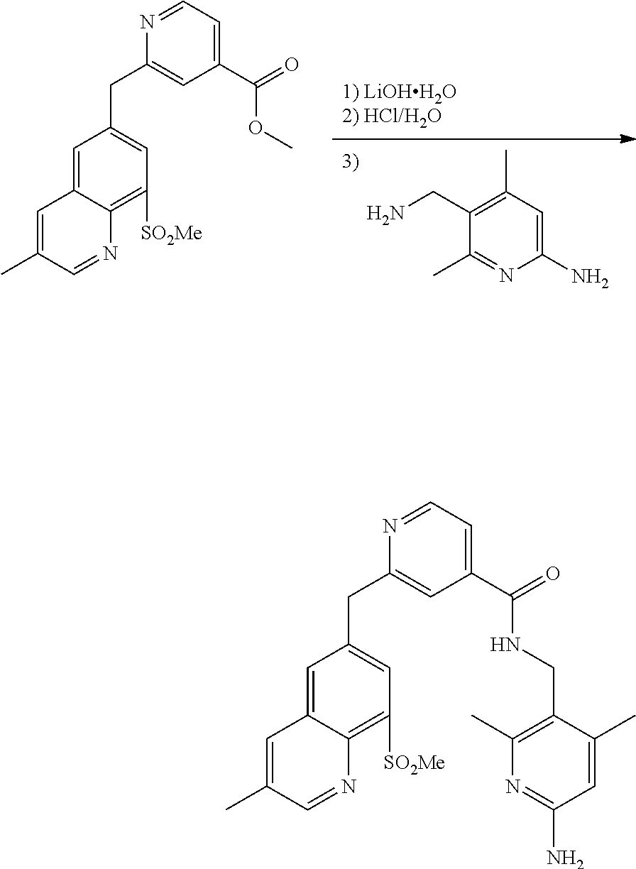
C1(CN)=C(C)C=C(N)N=C1C.C1=C2C(=C([SO2Me])C=C1CC1=CC(C(=O)OC)=CC=N1)N=CC(C)=C2.C1=C2C(=C([SO2Me])C=C1CC1=CC(C(=O)NCC3=C(C)N=C(N)C=C3C)=CC=N1)N=CC(C)=C2
